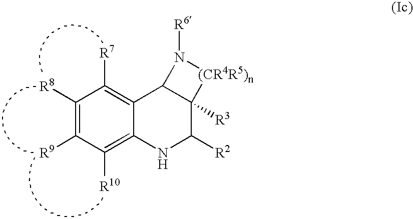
C1([R8])=C([R9])C([R10])=C2C(=C1[R7])C1C([R3])(C([R2])N2)[(CR4R5)n]N1[R6]
